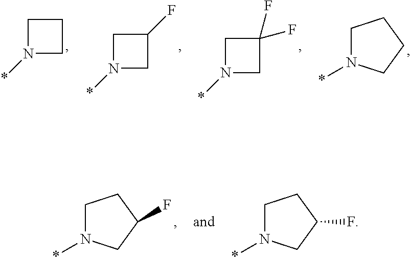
C1N(*)CC1.C1N(*)CC1F.C1N(*)CC1(F)F.C1N(*)CCC1.C1N(*)CC(F)C1.C1N(*)CC(F)C1
